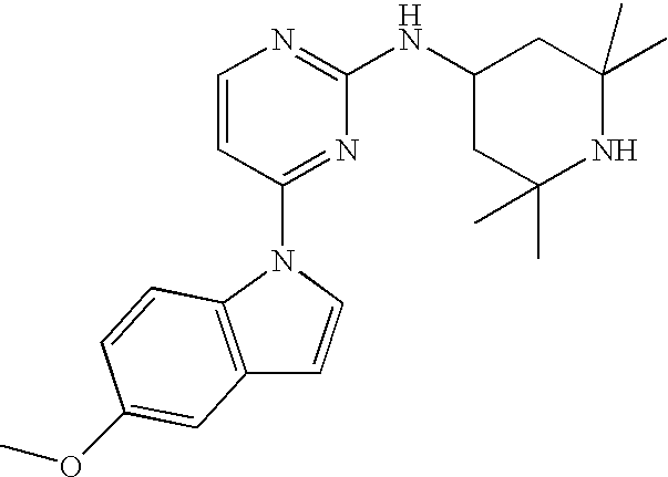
C1=CC(N2C3=C(C=C2)C=C(OC)C=C3)=NC(NC2CC(C)(C)NC(C)(C)C2)=N1
